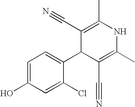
C1=C(O)C=C(Cl)C(C2C(C#N)=C(C)NC(C)=C2C#N)=C1
